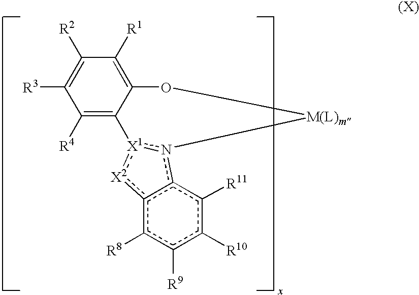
C1([R4])=C2C(=C([R1])C([R2])=C1[R3])O[M(L)m]n1c3c(c([R8])c([R9])c([R10])c3[R11])[X2]:[X1]12
